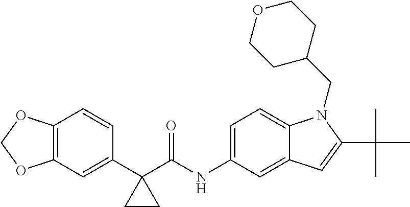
C12=C(C=C(C3(C(NC4=CC=C5C(=C4)C=C(C(C)(C)C)N5CC4CCOCC4)=O)CC3)C=C1)OCO2
